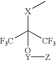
C[X]C([CF3])([OY][Z])[F3C]
